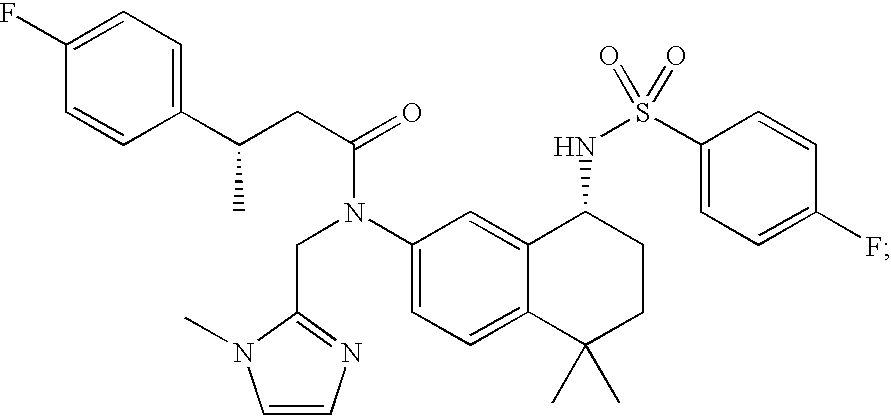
C1(C(CC(=O)N(C2=CC=C3C(=C2)C(NS(=O)(C2=CC=C(F)C=C2)=O)CCC3(C)C)CC2=NC=CN2C)C)=CC=C(F)C=C1
